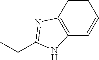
C1(CC)=NC2=C(N1)C=CC=C2
